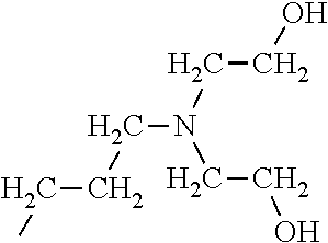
C(CO)N(CCO)CCCC
